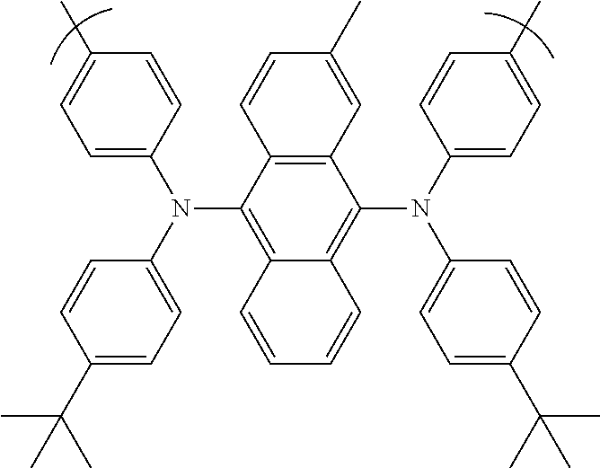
C1=C(N(C2=CC=C(C(C)(C)C)C=C2)C2=C3C(=C(N(C4=CC=C(C)C=C4)C4=CC=C(C(C)(C)C)C=C4)C4=C2C=CC(C)=C4)C=CC=C3)C=CC(C)=C1
